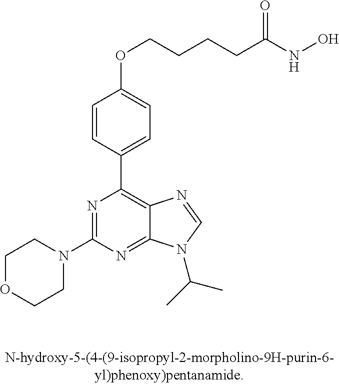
C1OCCN(C2=NC(C3=CC=C(OCCCCC(NO)=O)C=C3)=C3C(=N2)N(C(C)C)C=N3)C1
